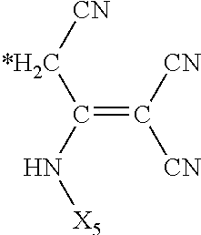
C(=C([CN])[CN])([*H2C][CN])N[X5]
